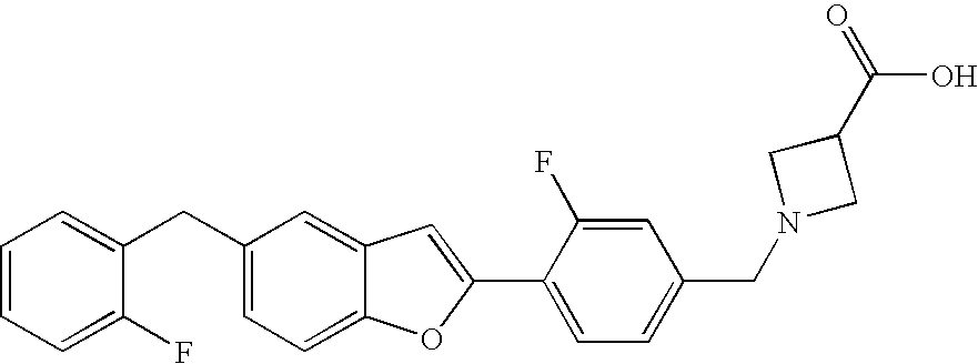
C1(CC2=CC=C3C(=C2)C=C(C2=CC=C(CN4CC(C(=O)O)C4)C=C2F)O3)=CC=CC=C1F
